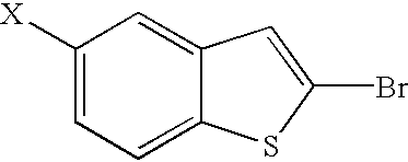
C1([X])=CC=C2C(=C1)C=C(Br)S2
